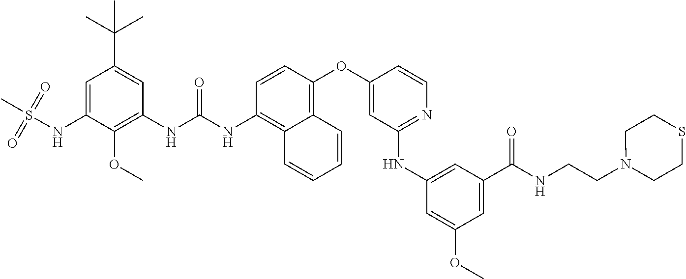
C1=CC(OC2=CC(NC3=CC(C(NCCN4CCSCC4)=O)=CC(OC)=C3)=NC=C2)=C2C(=C1NC(NC1=C(OC)C(NS(C)(=O)=O)=CC(C(C)(C)C)=C1)=O)C=CC=C2
